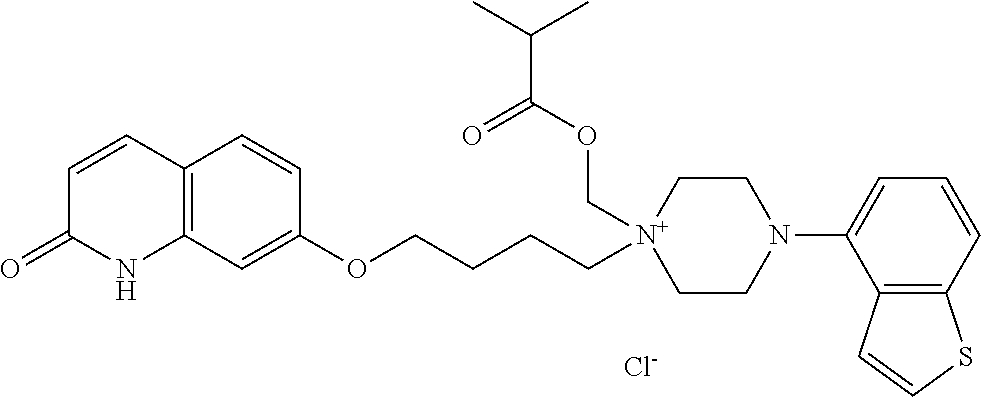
C1=CC2=C(NC1=O)C=C(OCCCC[N+]1(COC(C(C)C)=O)CCN(C3=CC=CC4=C3C=CS4)CC1)C=C2.[Cl-]
